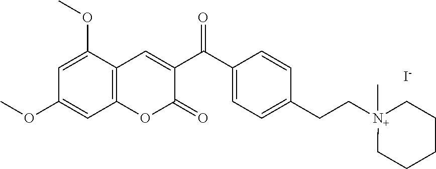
O=C(C1=CC=C(CC[N+]2(C)CCCCC2)C=C1)C1=CC2=C(C=C(OC)C=C2OC)OC1=O.[I-]
